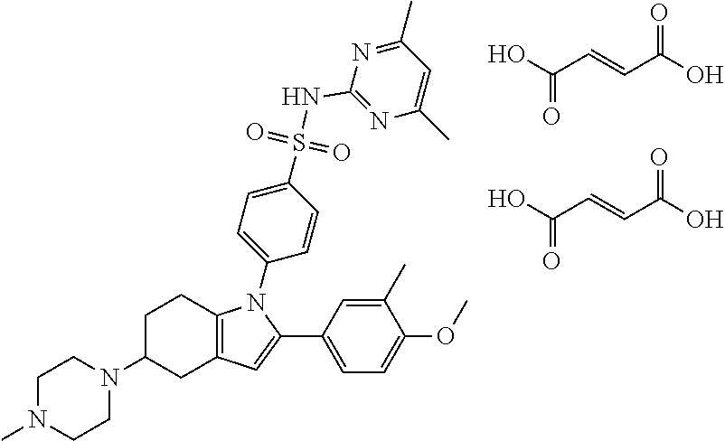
C(=O)(O)C=CC(O)=O.C(=O)(O)C=CC(O)=O.C1N(C)CCN(C2CCC3=C(C2)C=C(C2=CC=C(OC)C(C)=C2)N3C2=CC=C(S(NC3=NC(C)=CC(C)=N3)(=O)=O)C=C2)C1
